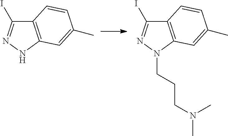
C12=C(NN=C1I)C=C(C)C=C2.C12=C(N(CCCN(C)C)N=C1I)C=C(C)C=C2
